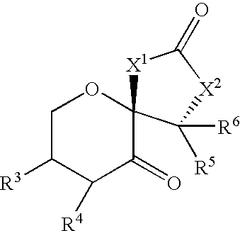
C1C([R3])C([R4])C(=O)C2(O1)[X1]C(=O)[X2]C2([R5])[R6]
